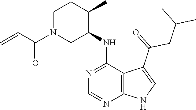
C1N(C(C=C)=O)CC(NC2=NC=NC3=C2C(C(=O)CC(C)C)=CN3)C(C)C1
